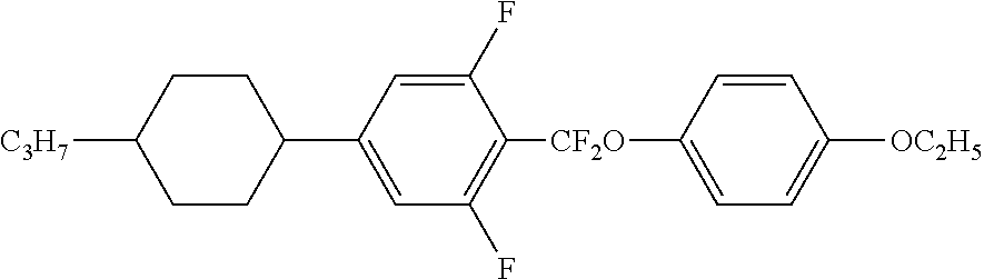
C1CC([C3H7])CCC1C1=CC(F)=C([CF2O]C2=CC=C([OC2H5])C=C2)C(F)=C1
